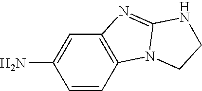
C1(N)=CC2=C(C=C1)N1C(=N2)NCC1
